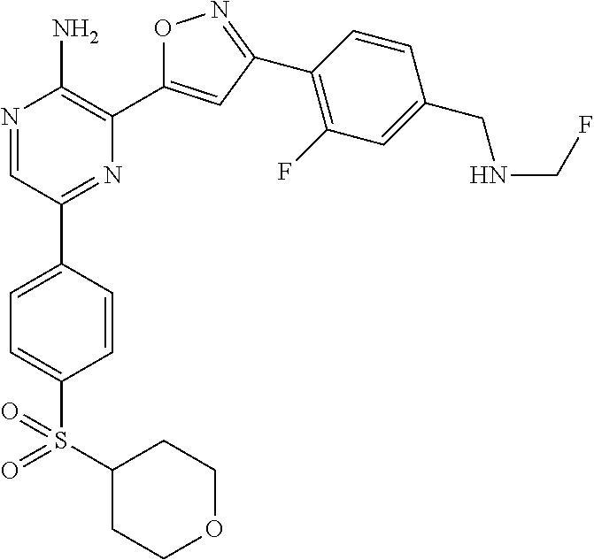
N1=CC(C2=CC=C(S(C3CCOCC3)(=O)=O)C=C2)=NC(C2=CC(C3=C(F)C=C(CNCF)C=C3)=NO2)=C1N
